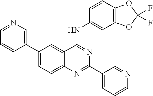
C1(C2=CN=CC=C2)=CC=C2C(=C1)C(NC1=CC3=C(C=C1)OC(F)(F)O3)=NC(C1=CC=CN=C1)=N2
